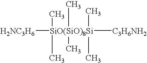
[H2NC3H6][SiO(SiO)8Si]([C3H6NH2])(C)(C)(C)(C)(C)C
